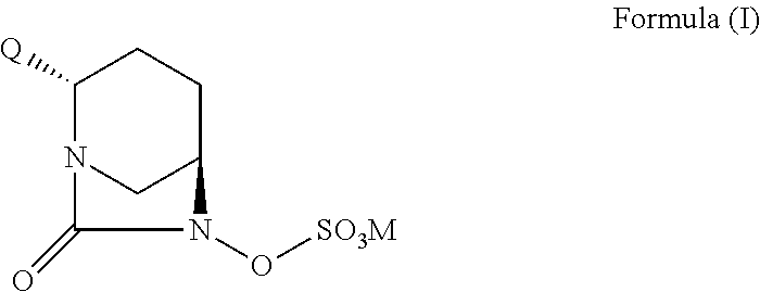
C1([Q])N2CC(CC1)N(O[SO3M])C2=O
